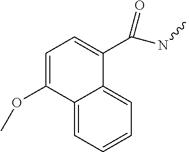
C12=CC=CC=C1C(C(=O)NC)=CC=C2OC
